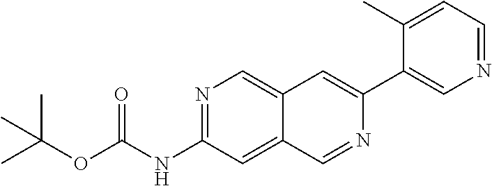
N1=C(NC(OC(C)(C)C)=O)C=C2C(=C1)C=C(C1=CN=CC=C1C)N=C2
